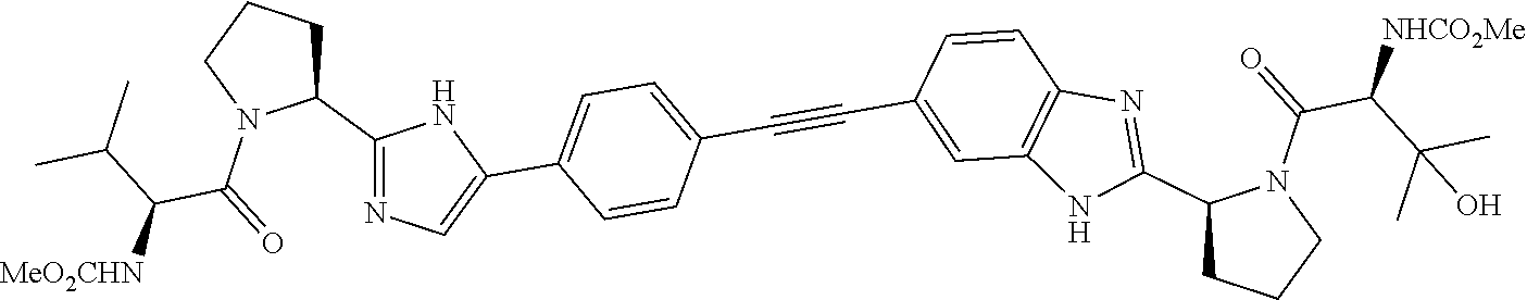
C1(C2=NC=C(C3=CC=C(C#CC4=CC5=C(N=C(C6CCCN6C(=O)C(C(C)(C)O)[NHCO2Me])N5)C=C4)C=C3)N2)CCCN1C(=O)C(C(C)C)[MeO2CHN]
